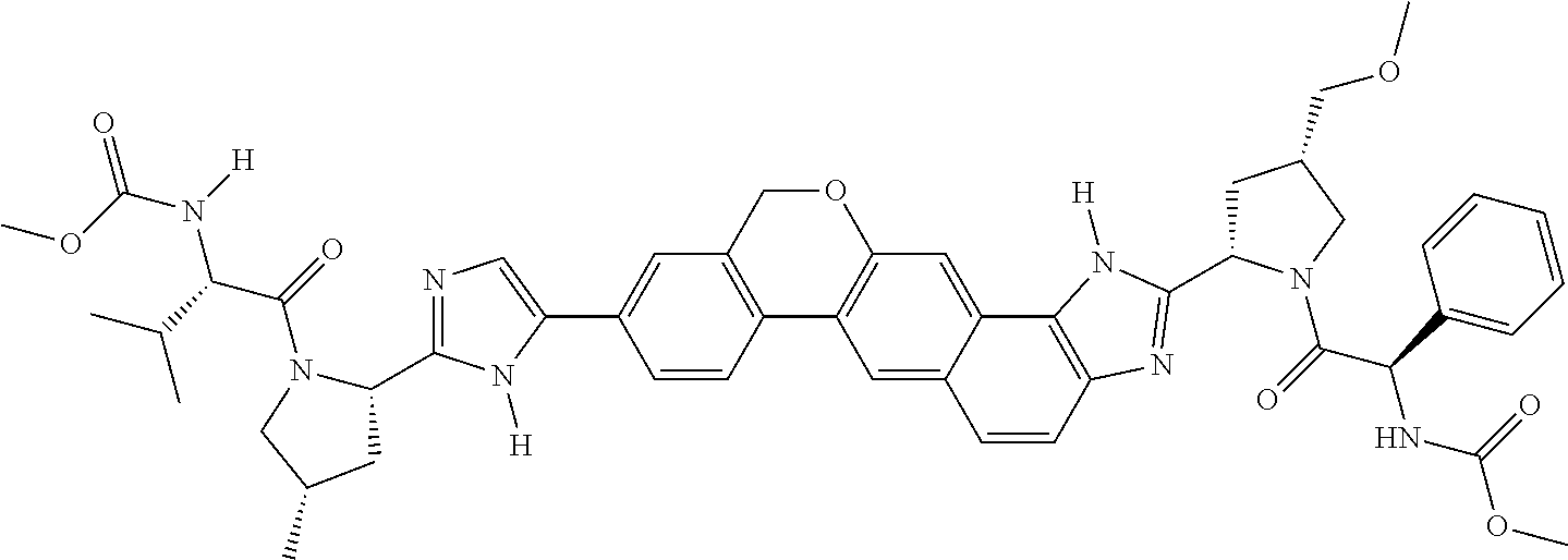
C12=C(COC3=C1C=C1C(=C3)C3=C(C=C1)N=C(C1CC(COC)CN1C(C(C1=CC=CC=C1)NC(=O)OC)=O)N3[H])C=C(C1=CN=C(C3CC(C)CN3C(C(C(C)C)N(C(=O)OC)[H])=O)N1[H])C=C2
